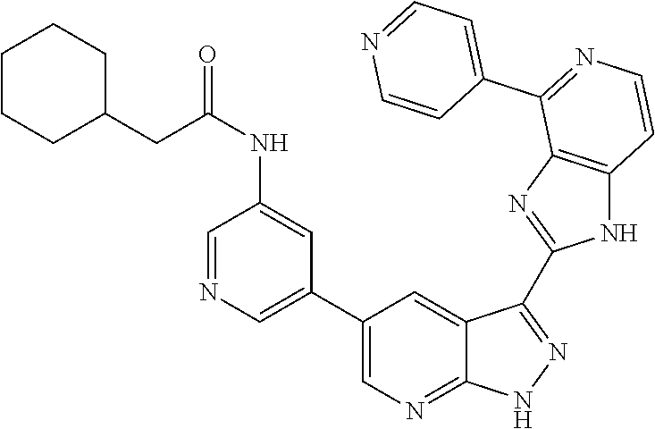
C1=NC=C(C2=CN=C3C(=C2)C(C2=NC4=C(N2)C=CN=C4C2=CC=NC=C2)=N[N H]3)C=C1NC(=O)CC1CCCCC1
